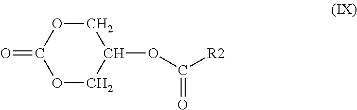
O(C([R2])=O)C1COC(=O)OC1
